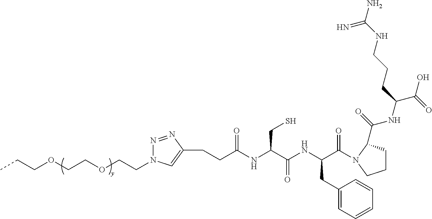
C(NC(C(NC(C(=O)N1C(C(=O)NC(C(=O)O)CCCNC(N)=N)CCC1)CC1=CC=CC=C1)=O)CS)(=O)CCC1=CN(CCOCCOCCC)N=N1
